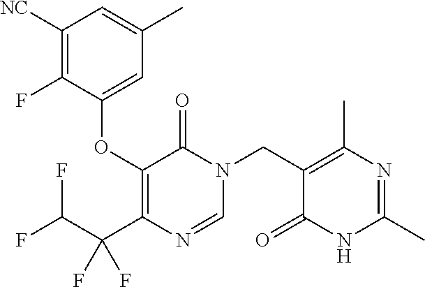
C1(C)=NC(C)=C(CN2C=NC(C(F)(C(F)F)F)=C(OC3=CC(C)=CC([NC])=C3F)C2=O)C(=O)N1
